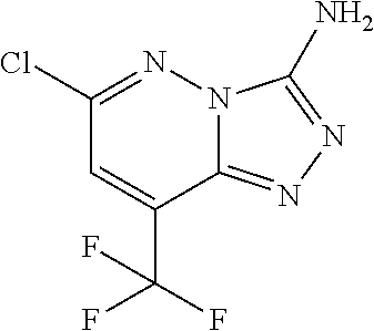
C1(Cl)=NN2C(=NN=C2N)C(C(F)(F)F)=C1
